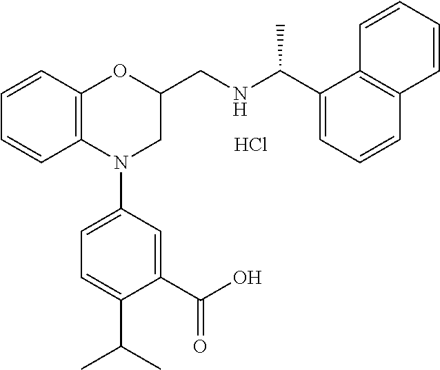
C1=CC2=C(C=C1)N(C1=CC=C(C(C)C)C(C(O)=O)=C1)CC(CNC(C1=CC=CC3=C1C=CC=C3)C)O2.Cl
